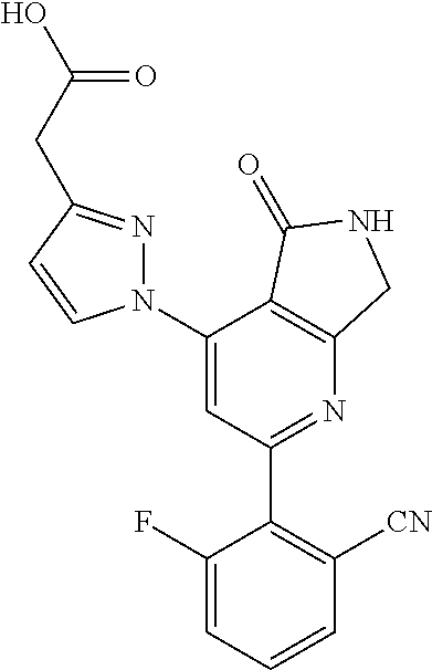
C1(C2=C([CN])C=CC=C2F)=NC2=C(C(N3N=C(CC(O)=O)C=C3)=C1)C(=O)NC2
